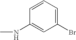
CNC1=CC(Br)=CC=C1
